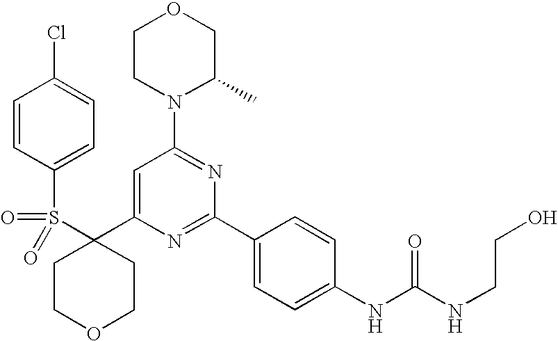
C1(C2=CC(N3C(C)COCC3)=NC(C3=CC=C(NC(=O)NCCO)C=C3)=N2)(S(=O)(=O)C2=CC=C(Cl)C=C2)CCOCC1
